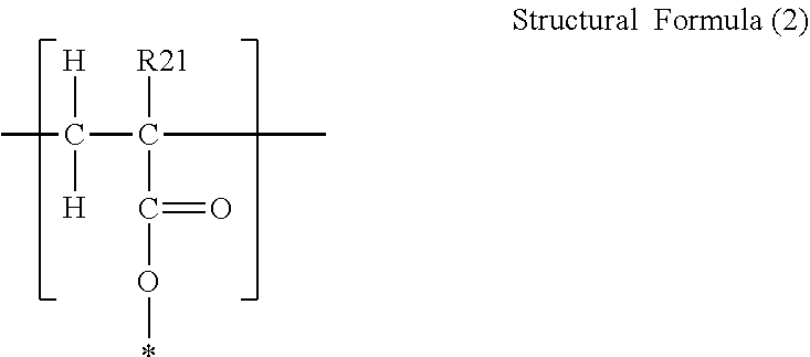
C(C([R21])(C(O*)=O)C)([H])([H])C
